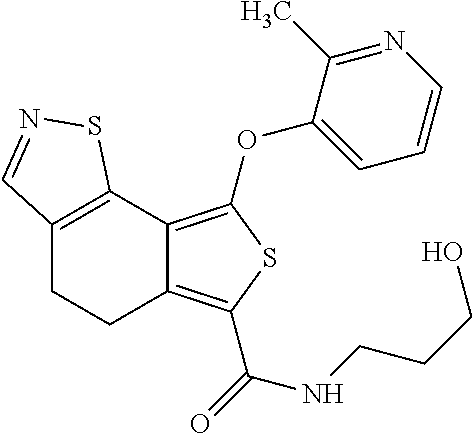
C12=C(C3=C(OC4=CC=CN=C4C)SC(C(=O)NCCCO)=C3CC1)SN=C2
